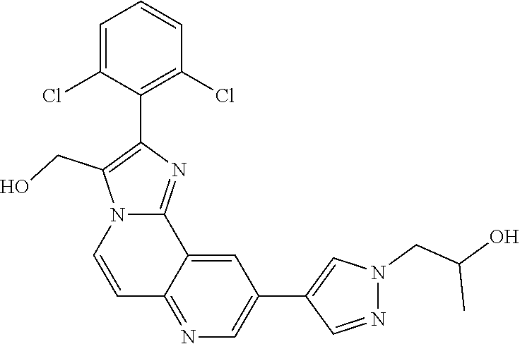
N1(CC(C)O)N=CC(C2=CN=C3C(=C2)C2=NC(C4=C(Cl)C=CC=C4Cl)=C(CO)N2C=C3)=C1
